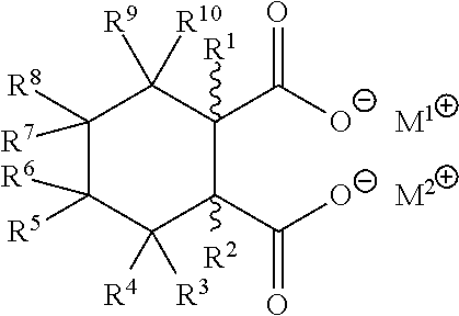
C1([R8])([R7])C([R6])([R5])C([R4])([R3])C(C([O-])=O)([R2])C(C([O-])=O)([R1])C1([R10])[R9].[M1].[M2]
